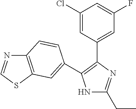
N1C(CC)=NC(C2=CC(F)=CC(Cl)=C2)=C1C1=CC2=C(N=CS2)C=C1
